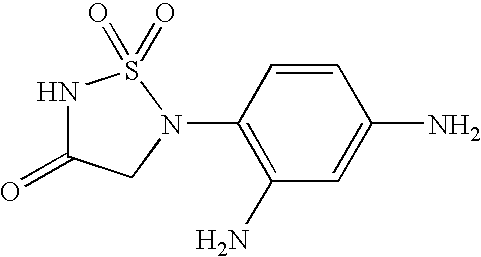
N1C(=O)CN(C2=C(N)C=C(N)C=C2)S1(=O)=O
